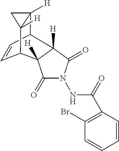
C1C2([H])C3C=CC(C12[H])C1([H])C(=O)N(NC(=O)C2=C(Br)C=CC=C2)C(=O)C31[H]
